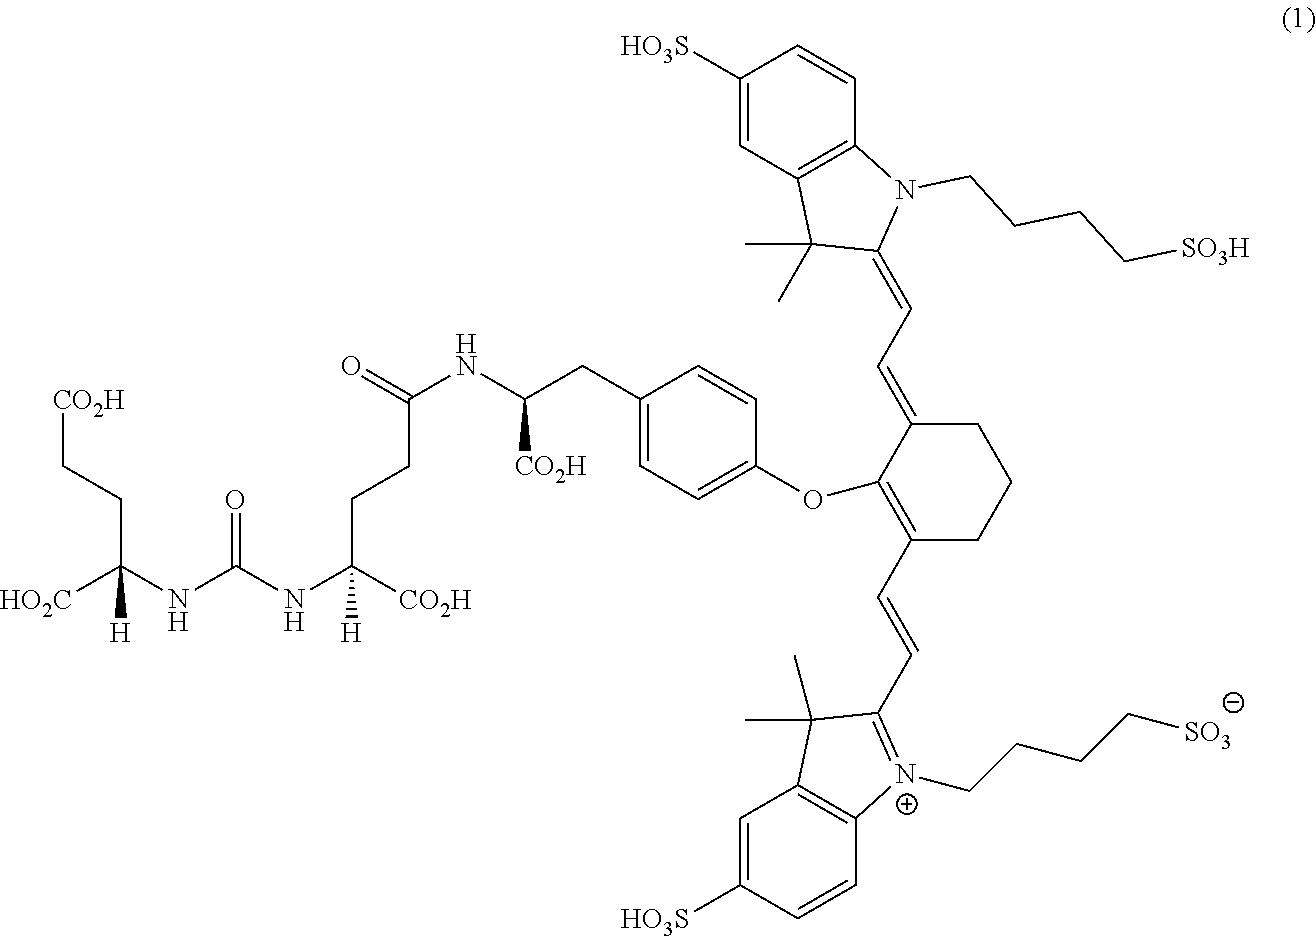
[HO2C]C(NC(NC([CO2H])(CCC(NC(CC1=CC=C(OC2=C(C=CC3=[N+](CCCC[SO3])C4=C(C3(C)C)C=C([HO3S])C=C4)CCCC2=CC=C2N(CCCC[SO3H])C3=C(C2(C)C)C=C([HO3S])C=C3)C=C1)[CO2H])=O)[H])=O)(CC[CO2H])[H]
